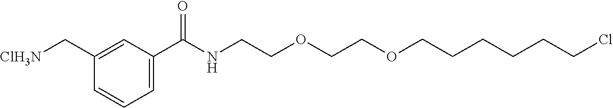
C1=C(C(NCCOCCOCCCCCCCl)=O)C=C(C[ClH3N])C=C1
